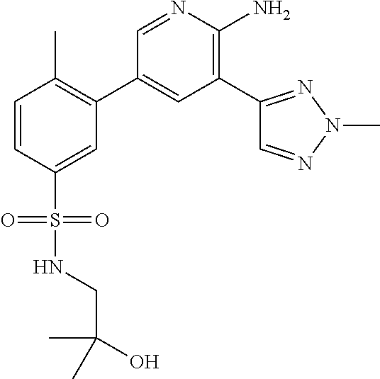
C1=CC(S(=O)(=O)NCC(O)(C)C)=CC(C2=CC(C3=NN(C)N=C3)=C(N)N=C2)=C1C
